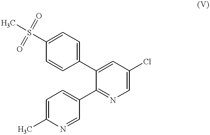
C1(C2=CC(Cl)=CN=C2C2=CC=C(C)N=C2)=CC=C(S(C)(=O)=O)C=C1
